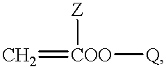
C=[COO]([Q])[Z]
